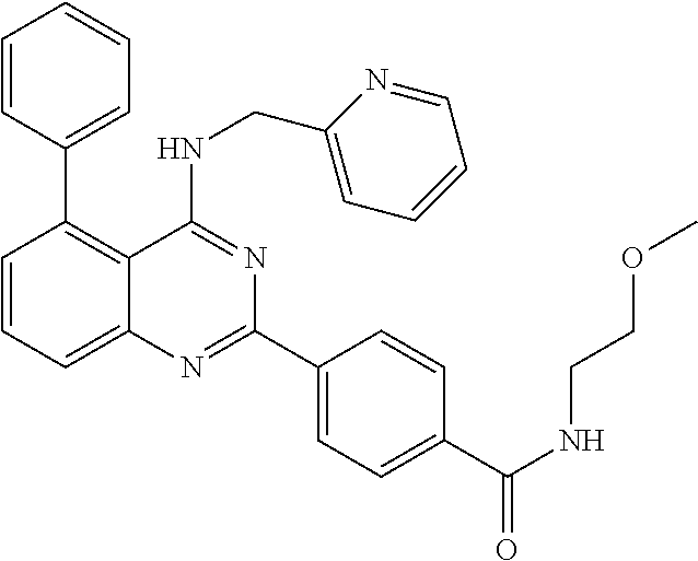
C1=CC(C2=C3C(=CC=C2)N=C(C2=CC=C(C(NCCOC)=O)C=C2)N=C3NCC2=CC=CC=N2)=CC=C1
